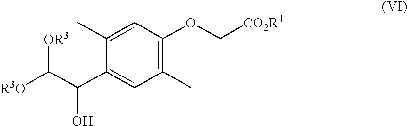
C1(C)=C(OC[CO2R1])C=C(C)C(C(C([R3O])[OR3])O)=C1
